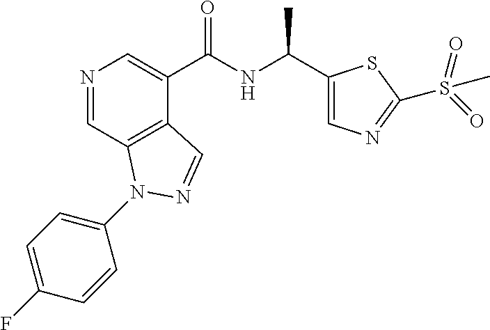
N1=CC2=C(C(C(NC(C3=CN=C(S(=O)(=O)C)S3)C)=O)=C1)C=NN2C1=CC=C(F)C=C1
